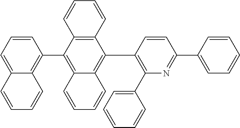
C1=CC=C2C(=C1C1=C3C(=C(C4=C(C5=CC=CC=C5)N=C(C5=CC=CC=C5)C=C4)C4=C1C=CC=C4)C=CC=C3)C=CC=C2
